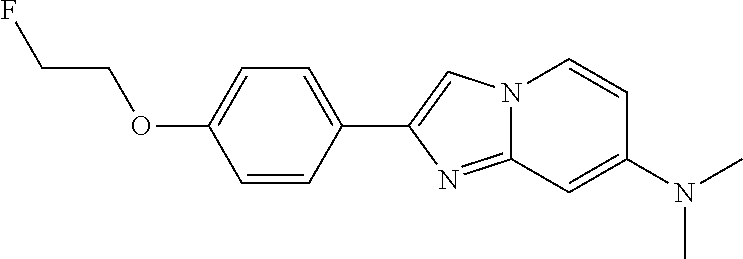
C1(C2=CN3C(=N2)C=C(N(C)C)C=C3)=CC=C(OCCF)C=C1
